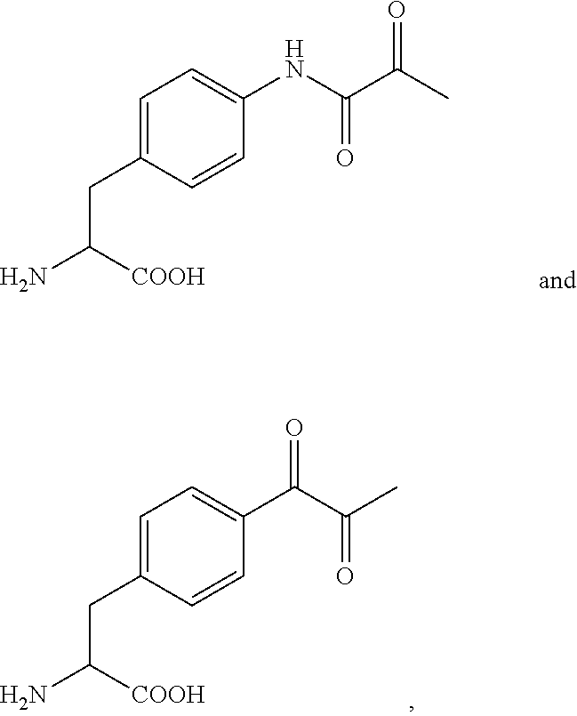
C1=C(CC([COOH])N)C=CC(C(C(C)=O)=O)=C1.C1=C(CC([COOH])N)C=CC(NC(C(C)=O)=O)=C1
